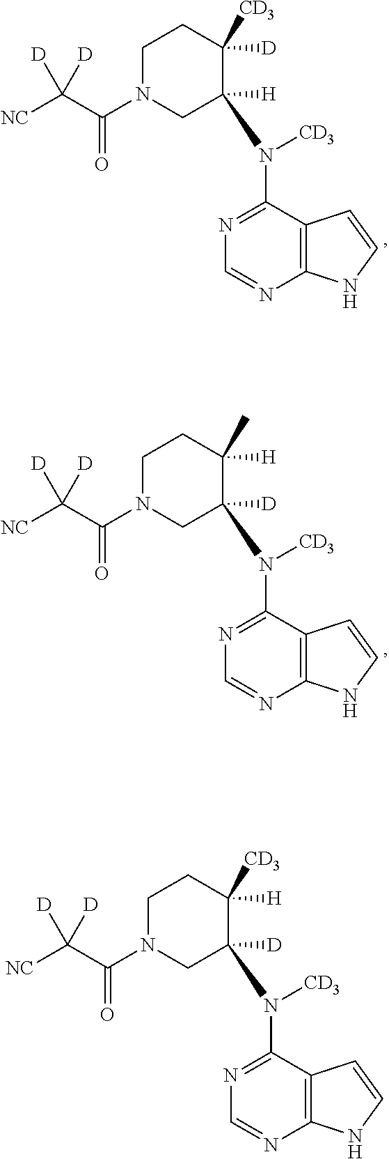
C12=C(C(N([CD3])C3([H])CN(C(C([NC])([D])[D])=O)CCC3([D])[CD3])=NC=N1)C=CN2.C12=C(C(N([CD3])C3([D])CN(C(C([NC])([D])[D])=O)CCC3([H])C)=NC=N1)C=CN2.C12=C(C(N([CD3])C3([D])CN(C(C([NC])([D])[D])=O)CCC3([H])[CD3])=NC=N1)C=CN2
